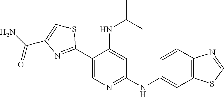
C1(C2=NC(C(N)=O)=CS2)=CN=C(NC2=CC3=C(C=C2)N=CS3)C=C1NC(C)C
